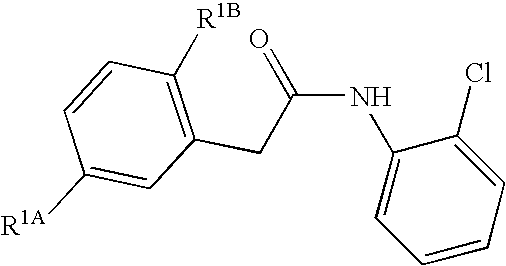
C(NC1=CC=CC=C1Cl)(=O)CC1=C([R1B])C=CC([R1A])=C1
